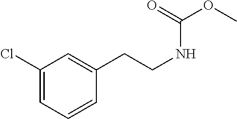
C1(Cl)=CC=CC(CCNC(OC)=O)=C1
